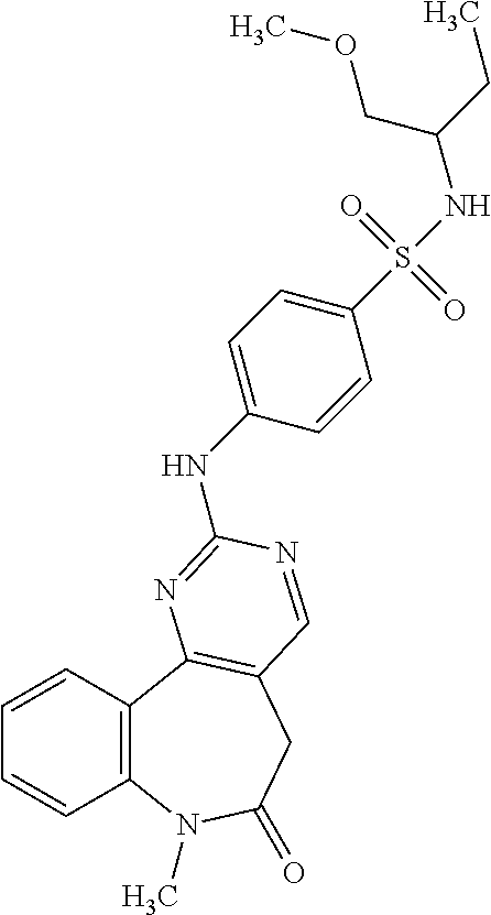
C1=CC2=C(C=C1)C1=C(CC(=O)N2C)C=NC(NC2=CC=C(S(=O)(=O)NC(CC)COC)C=C2)=N1
